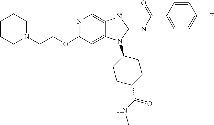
C(OC1=NC=C2C(=C1)N(C1CCC(C(=O)NC)CC1)C(=NC(C1=CC=C(F)C=C1)=O)N2)CN1CCCCC1
